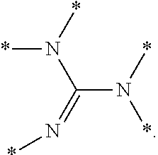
N(C(N(*)*)=N*)(*)*
